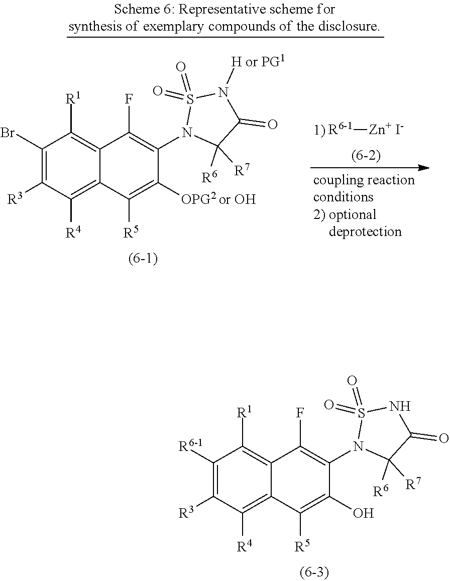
C1([R6-1])=C([R3])C([R4])=C2C(=C1[R1])C(F)=C(N1C([R6])([R7])C(=O)NS1(=O)=O)C(O)=C2[R5].C1(Br)=C([R3])C([R4])=C2C(=C1[R1])C(F)=C(N1C([R6])([R7])C(=O)N([H or PG1])S1(=O)=O)C([OPG2 or OH])=C2[R5].[R6-1][Zn+ I-]
